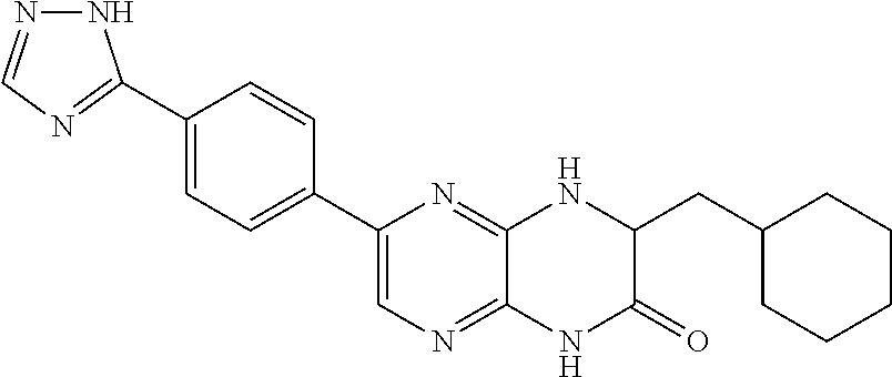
C1(C2=NC=NN2)=CC=C(C2=CN=C3C(=N2)NC(CC2CCCCC2)C(=O)N3)C=C1
